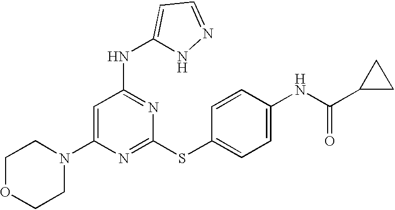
N1(C2=CC(NC3=CC=NN3)=NC(SC3=CC=C(NC(=O)C4CC4)C=C3)=N2)CCOCC1
